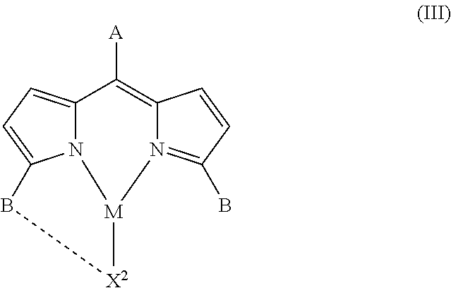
N12=C(B)C=CC1=C([A])C1=CC=C3N1[M]2[X2]B3
